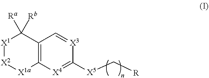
[X1]1[X2][X1a]C2=C(C1([Rb])[Ra])C=[X3]C([X5]C[R])=[X4]2
